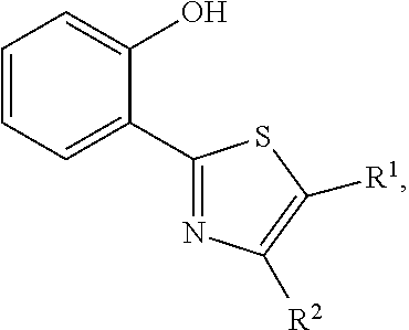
C1(C2=CC=CC=C2O)=NC([R2])=C([R1])S1
